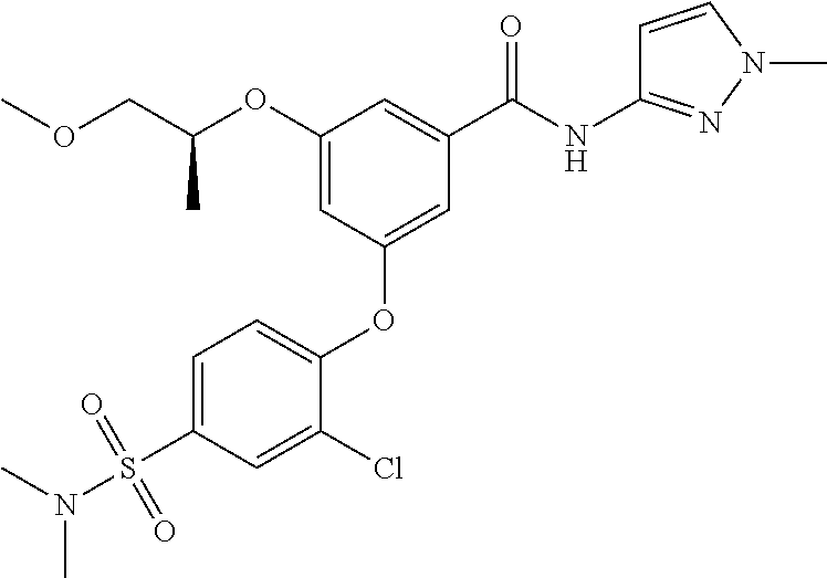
C1=C(Cl)C(OC2=CC(C(NC3=NN(C)C=C3)=O)=CC(OC(COC)C)=C2)=CC=C1S(N(C)C)(=O)=O
